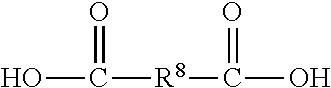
OC(=O)[R8]C(=O)O
